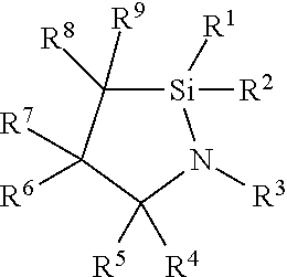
[Si]1([R2])([R1])C([R9])([R8])C([R7])([R6])C([R4])([R5])N1[R3]
